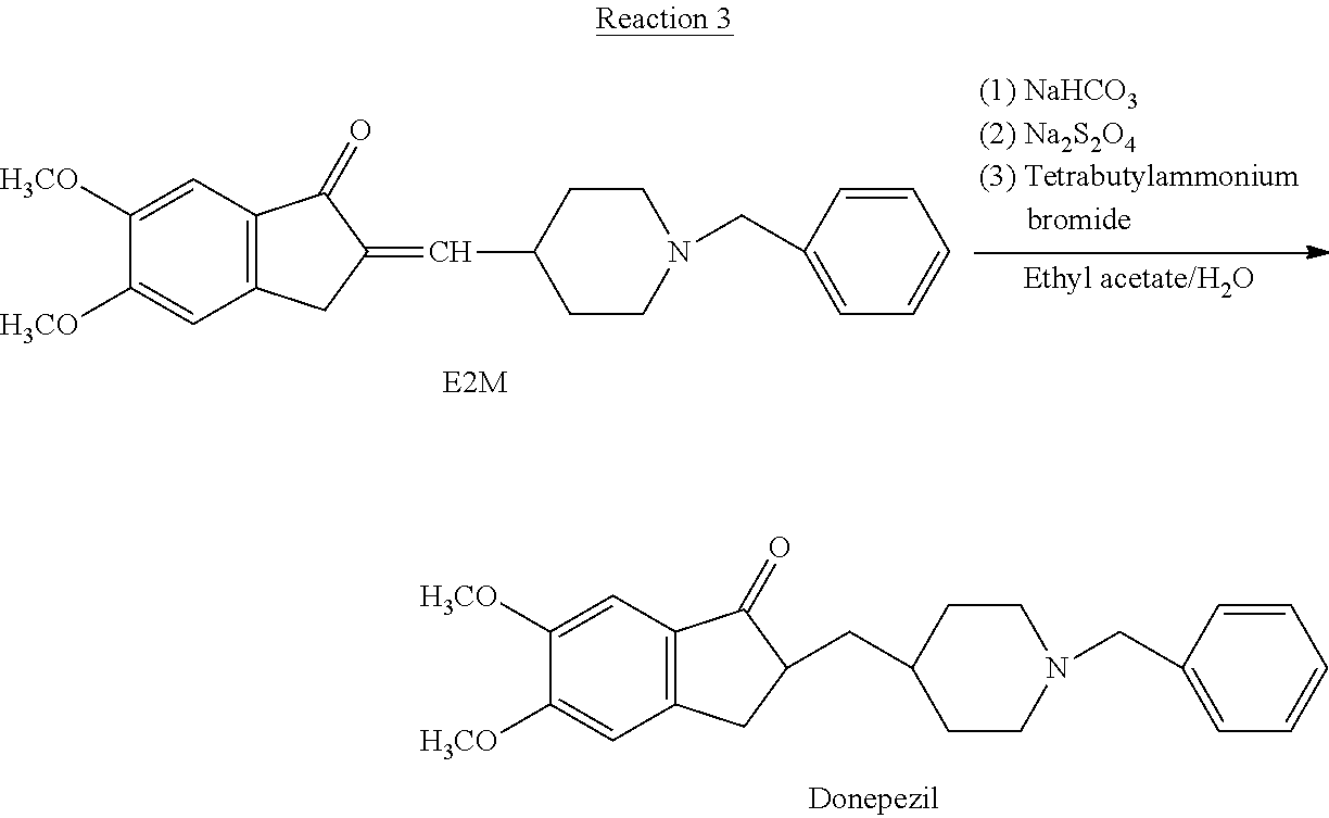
C12=C(C=C([H3CO])C([H3CO])=C1)C(=O)C(CC1CCN(CC3=CC=CC=C3)CC1)C2.C12=C(C=C([H3CO])C([H3CO])=C1)C(=O)C(=CC1CCN(CC3=CC=CC=C3)CC1)C2
